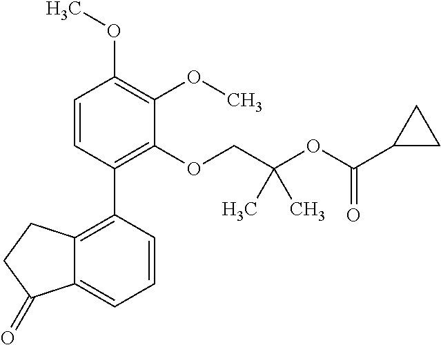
C1=CC(C2=C3C(=CC=C2)C(=O)CC3)=C(OCC(OC(C2CC2)=O)(C)C)C(OC)=C1OC
